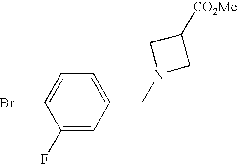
C1(Br)=CC=C(CN2CC([CO2Me])C2)C=C1F
